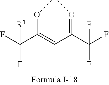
FC(C(=CC(=OC)C(F)(F)F)OC)([R1])F
